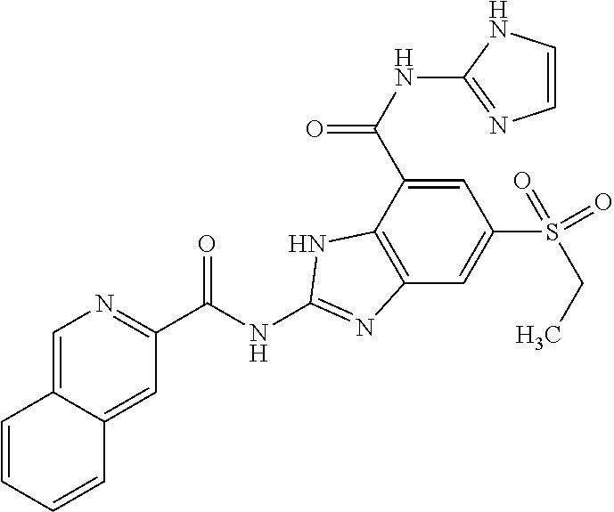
C12=CN=C(C(NC3=NC4=C(C(C(NC5=NC=CN5)=O)=CC(S(CC)(=O)=O)=C4)N3)=O)C=C1C=CC=C2
